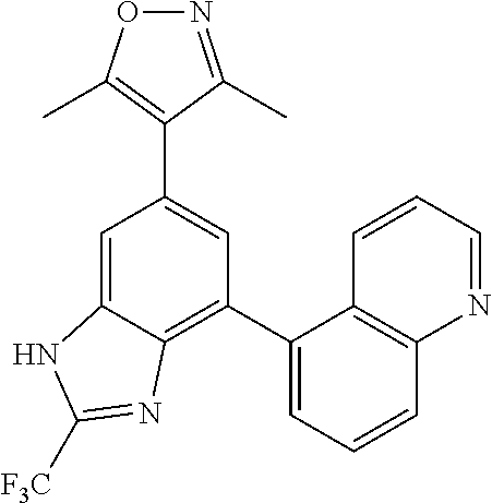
C1=C2C(=C(C3=CC=CC4=C3C=CC=N4)C=C1C1=C(C)ON=C1C)N=C([F3C])N2
